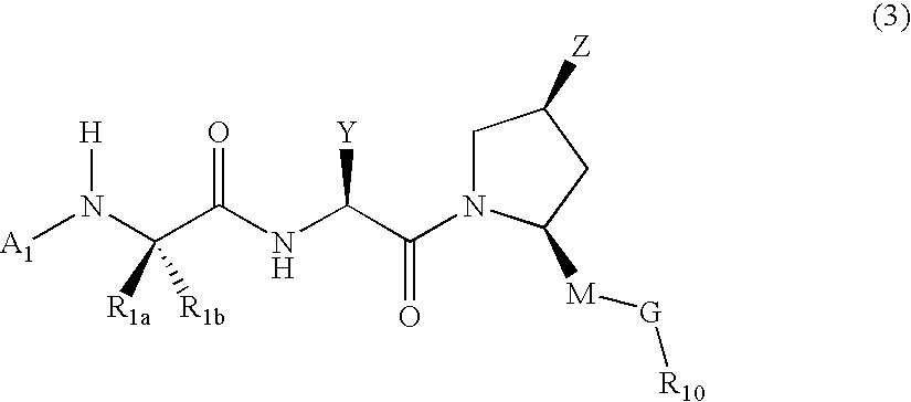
C1N(C(C(NC(C(N([A1])[H])([R1a])[R1b])=O)[Y])=O)C([M][G][R10])CC1[Z]
